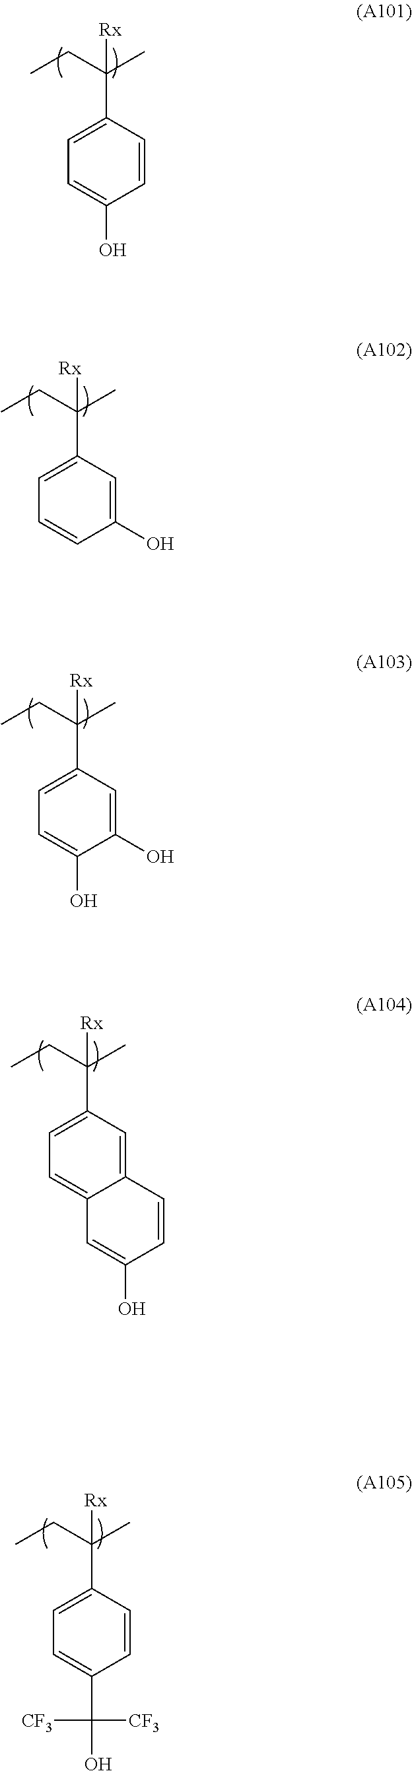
C1=CC(C(CC)(C)[Rx])=CC=C1O.C1(O)=CC(C(CC)(C)[Rx])=CC=C1.C1(O)=CC(C(CC)(C)[Rx])=CC=C1O.C12=CC(C(CC)(C)[Rx])=CC=C1C=C(O)C=C2.C1=CC(C(CC)(C)[Rx])=CC=C1C(O)([CF3])[CF3]
